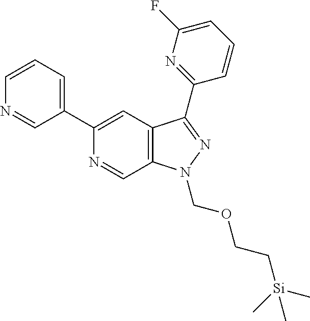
N1=CC2=C(C=C1C1=CC=CN=C1)C(C1=NC(F)=CC=C1)=NN2COCC[Si](C)(C)C
